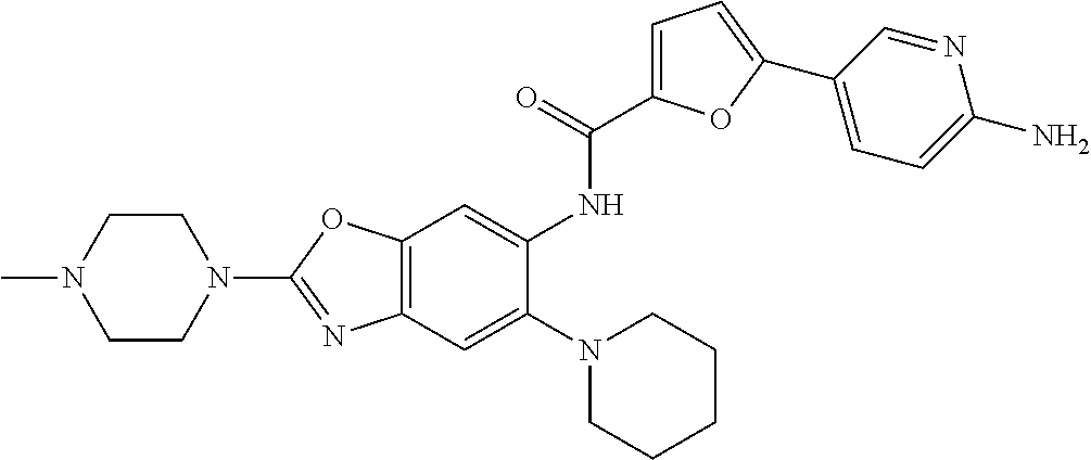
C12=C(OC(N3CCN(C)CC3)=N1)C=C(NC(=O)C1=CC=C(C3=CC=C(N)N=C3)O1)C(N1CCCCC1)=C2
